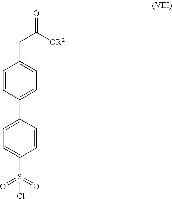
[OR2]C(CC1=CC=C(C2=CC=C(S(=O)(=O)Cl)C=C2)C=C1)=O
